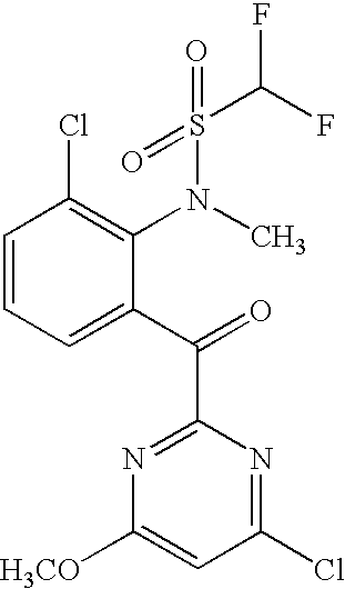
C1=CC=C(C(=O)C2=NC([H3CO])=CC(Cl)=N2)C(N(S(C(F)F)(=O)=O)C)=C1Cl
